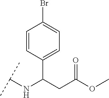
C1(C(CC(OC)=O)NC(C)C)=CC=C(Br)C=C1
